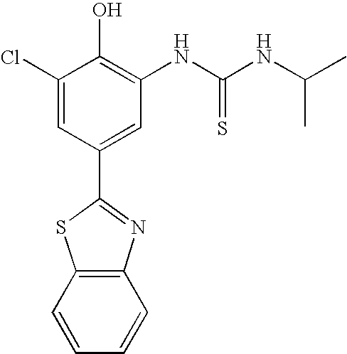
C1(Cl)=CC(C2=NC3=C(S2)C=CC=C3)=CC(NC(NC(C)C)=S)=C1O
